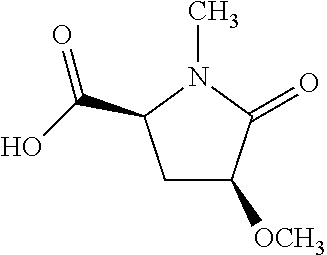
CN1C(=O)C([OCH3])CC1C(O)=O
